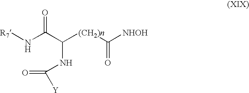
N(C(C(NC(=O)[Y])[(CH2)n]C([NHOH])=O)=O)[R7]
